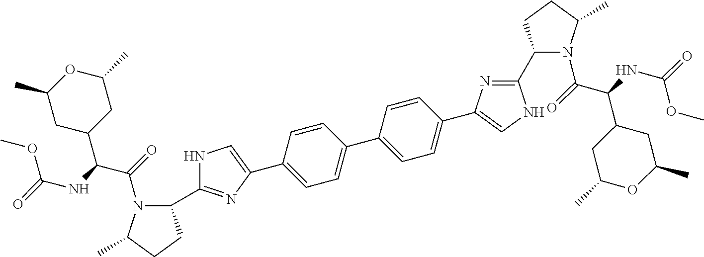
C1=CC(C2=CNC(C3N(C(C(C4CC(C)OC(C)C4)NC(=O)OC)=O)C(C)CC3)=N2)=CC=C1C1=CC=C(C2=CNC(C3N(C(=O)C(NC(=O)OC)C4CC(C)OC(C)C4)C(C)CC3)=N2)C=C1
